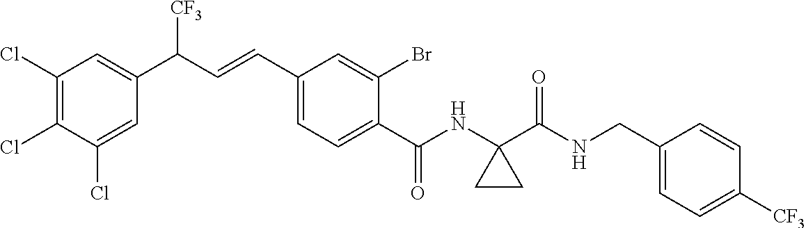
C1(Cl)=C(Cl)C(Cl)=CC(C(C=CC2=CC=C(C(NC3(C(NCC4=CC=C([CF3])C=C4)=O)CC3)=O)C(Br)=C2)[CF3])=C1
